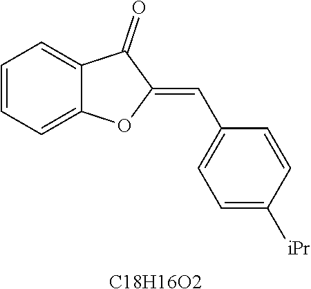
C1=CC=C2C(=C1)C(=O)C(=CC1=CC=C([iPr])C=C1)O2.[C18H16O2]
